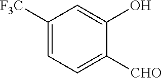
C1([F3C])=CC=C([CHO])C(O)=C1
